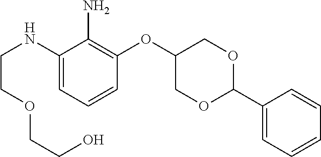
C1(NCCOCCO)=CC=CC(OC2COC(C3=CC=CC=C3)OC2)=C1N
